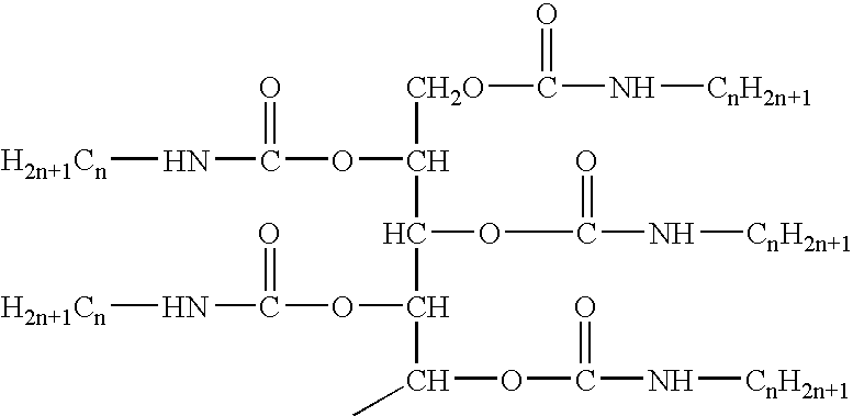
[CH2O](C(OC(=O)N[H2n+1Cn])C(OC(=O)N[CnH2n+1])C(C(OC(=O)N[CnH2n+1])C)OC(=O)N[H2n+1Cn])C(=O)N[CnH2n+1]
